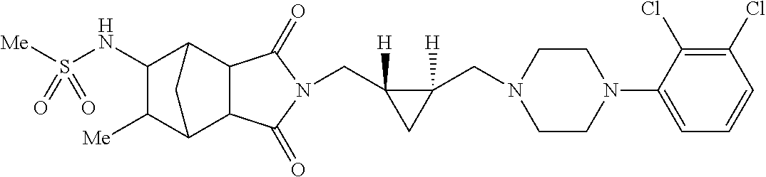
C(C1([H])C(CN2CCN(C3=CC=CC(Cl)=C3Cl)CC2)([H])C1)N1C(=O)C2C3C([Me])C(NS([Me])(=O)=O)C(C2C1=O)C3
